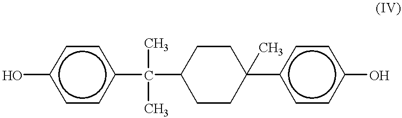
Oc1ccc(C(C2CCC(C)(c3ccc(O)cc3)CC2)(C)C)cc1
